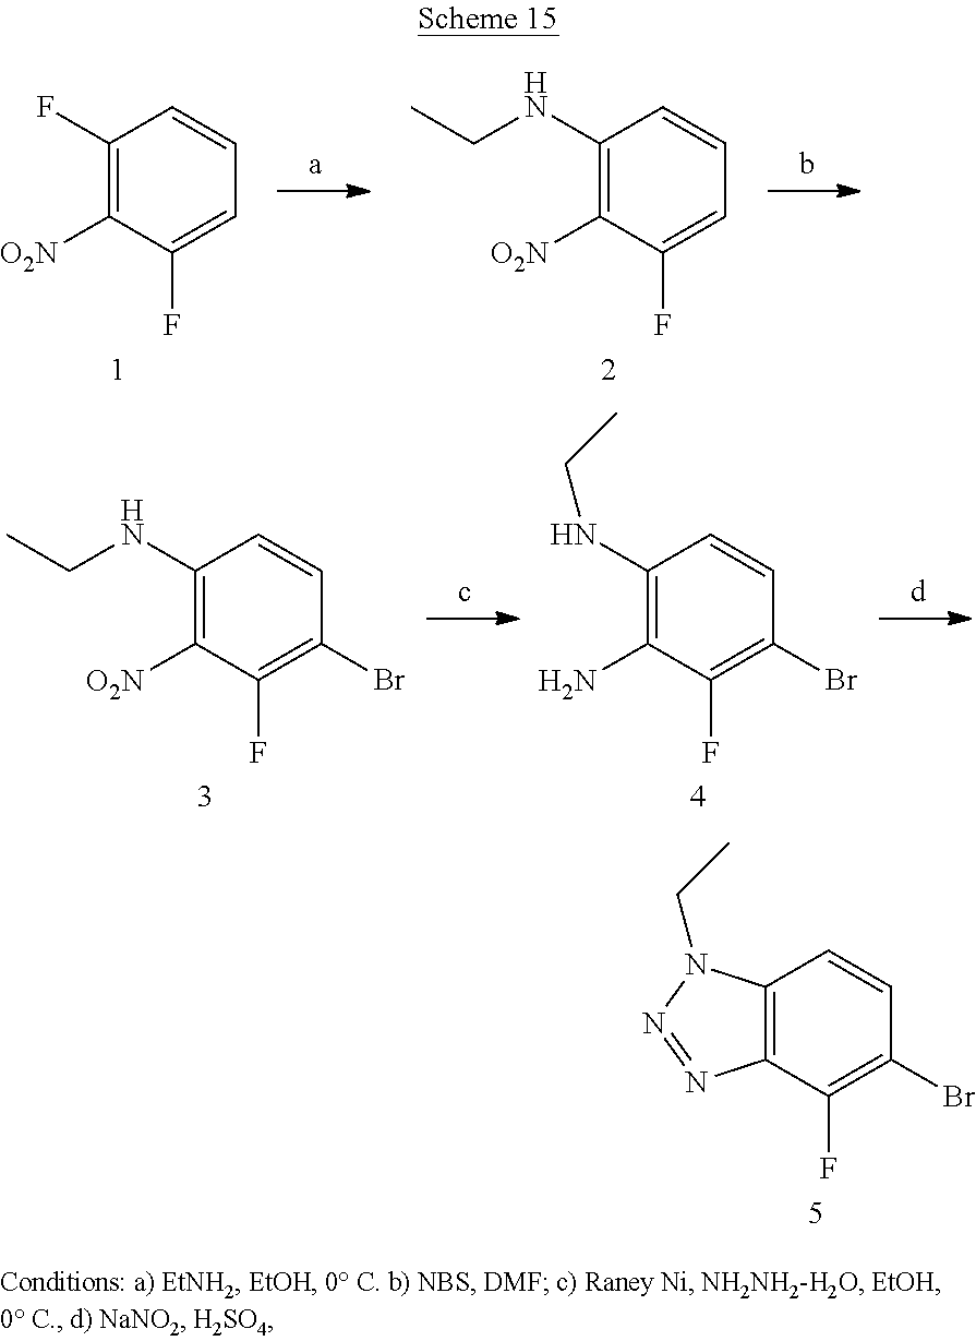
C12=C(C(F)=C(Br)C=C1)N=NN2CC.C1(F)=C([O2N])C(F)=CC=C1.C1(NCC)=C([O2N])C(F)=CC=C1.C1(NCC)=C([O2N])C(F)=C(Br)C=C1.C1(NCC)=C(N)C(F)=C(Br)C=C1
